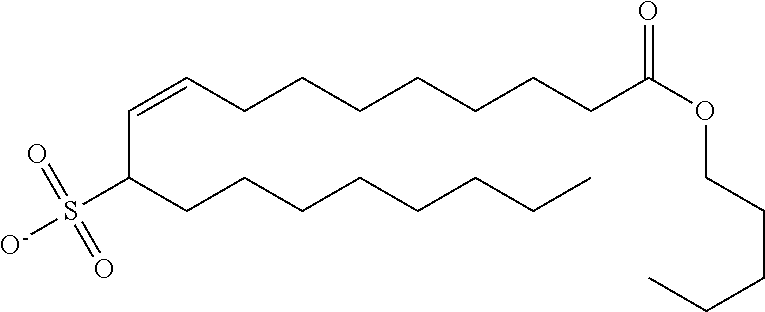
C(C(CCCCCCCC)S([O-])(=O)=O)=CCCCCCCCC(OCCCCC)=O
